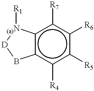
c12c(c([R4])c([R5])c([R6])c1[R7])B[D][(a)N]2[R1]
